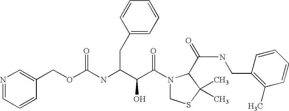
C1=CC=NC=C1COC(NC(C(C(N1CSC(C)(C)C1C(NCC1=C(C)C=CC=C1)=O)=O)O)CC1=CC=CC=C1)=O
